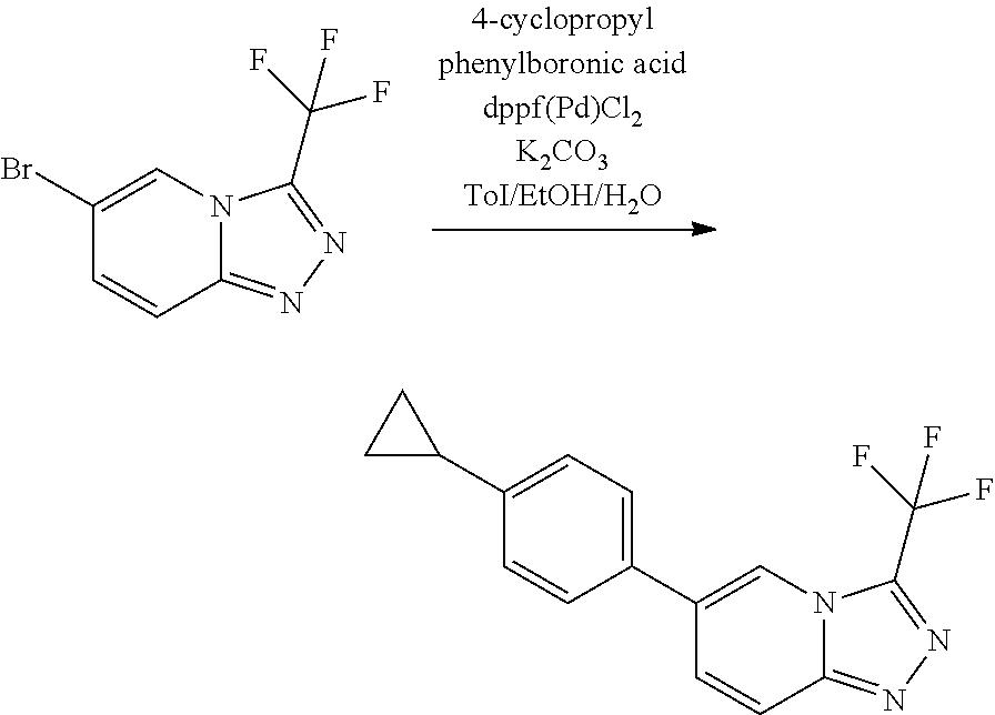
C1(Br)=CN2C(=NN=C2C(F)(F)F)C=C1.C1(C2=CC=C(C3CC3)C=C2)=CN2C(=NN=C2C(F)(F)F)C=C1
